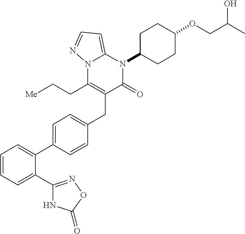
C1=CC=C(C2=NOC(=O)N2)C(C2=CC=C(CC3=C(CC[Me])N4C(=CC=N4)N(C4CCC(OCC(C)O)CC4)C3=O)C=C2)=C1
